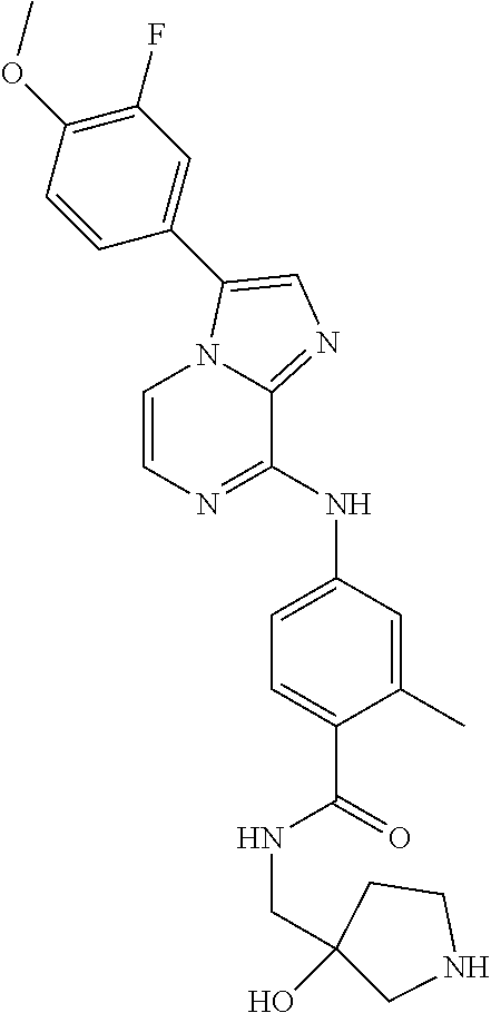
C1=CN=C(NC2=CC=C(C(NCC3(O)CNCC3)=O)C(C)=C2)C2=NC=C(C3=CC(F)=C(OC)C=C3)N12
